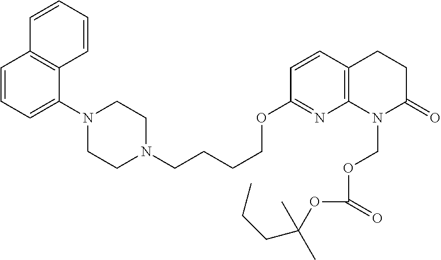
C1=CC=C(N2CCN(CCCCOC3=NC4=C(C=C3)CCC(=O)N4COC(=O)OC(CCC)(C)C)CC2)C2=C1C=CC=C2
